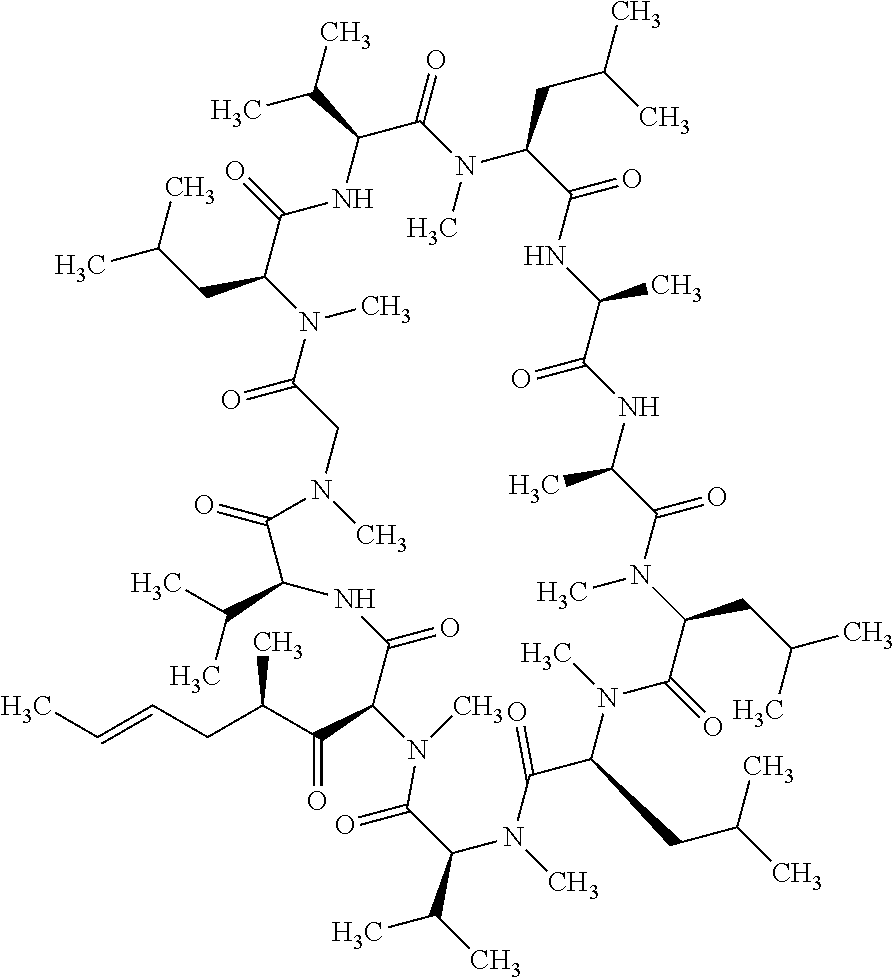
CC=CCC(C(=O)C1C(=O)NC(C(C)C)C(=O)N(C)CC(=O)N(C)C(CC(C)C)C(=O)NC(C(C)C)C(=O)N(C)C(CC(C)C)C(=O)NC(C)C(=O)NC(C)C(=O)N(C)C(CC(C)C)C(=O)N(C)C(CC(C)C)C(=O)N(C)C(C(C)C)C(=O)N1C)C
